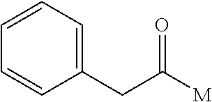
C1=CC=C(CC(=O)[M])C=C1
